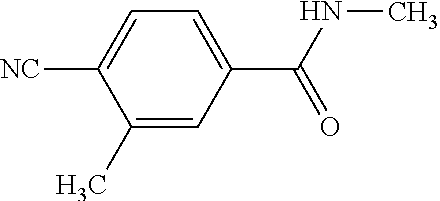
C1=C([NC])C(C)=CC(C(NC)=O)=C1
